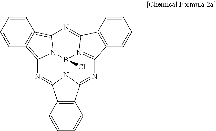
C1=CC=CC2=C1=C1N3C=2N=C2C4=C(C=CC=C4)C4=NC5=N(C(=N1)C1=C5C=CC=C1)B3(Cl)N24
